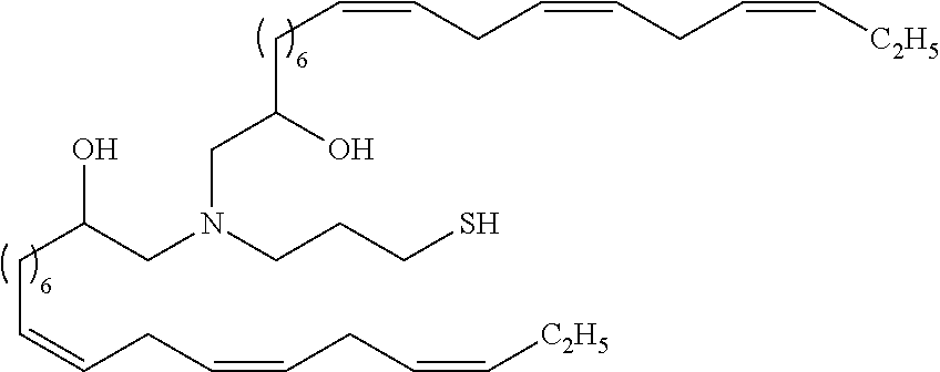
C(C(CN(CCCS)CC(CC=CCC=CCC=C[C2H5])O)O)C=CCC=CCC=C[C2H5]
